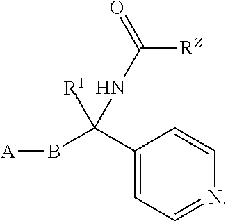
[A]BC(C1=CC=NC=C1)(NC(=O)[RZ])[R1]
